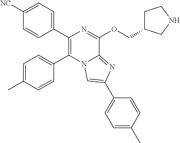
C1(C2=C(C3=CC=C([NC])C=C3)N=C(OCC3CCNC3)C3=NC(C4=CC=C(C)C=C4)=CN23)=CC=C(C)C=C1
